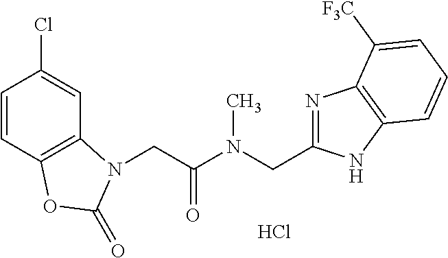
Cl.C1=CC2=C(C=C1Cl)N(CC(N(CC1=NC3=C(N1)C=CC=C3[F3C])C)=O)C(=O)O2
